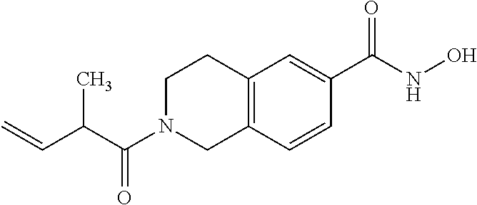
C(N1CC2=C(CC1)C=C(C(NO)=O)C=C2)(=O)C(C=C)C
